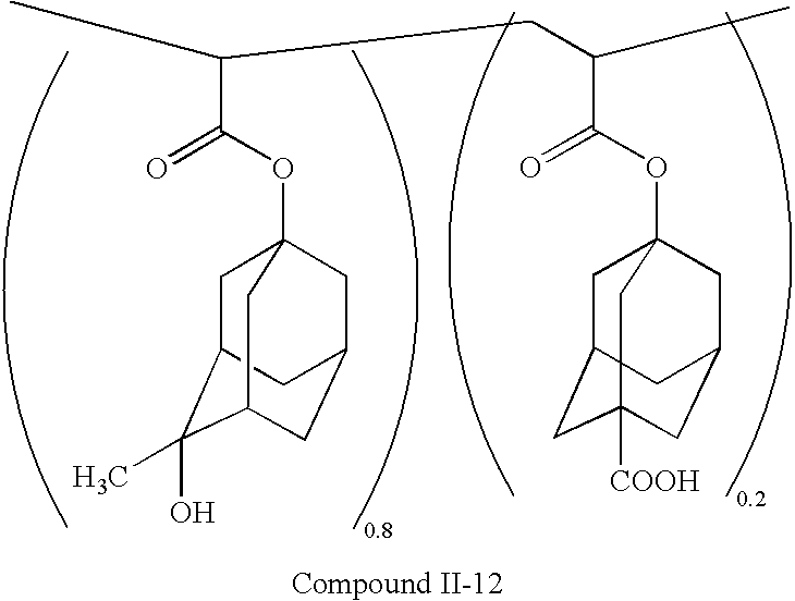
C1C2C(O)(C)C3CC(CC1(OC(=O)C(CC(C)C(OC14CC5CC([COOH])(CC(C1)C5)C4)=O)C)C3)C2
